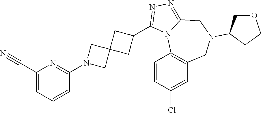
C1(C#N)=CC=CC(N2CC3(C2)CC(C2=NN=C4N2C2=C(CN(C5COCC5)C4)C=C(Cl)C=C2)C3)=N1
